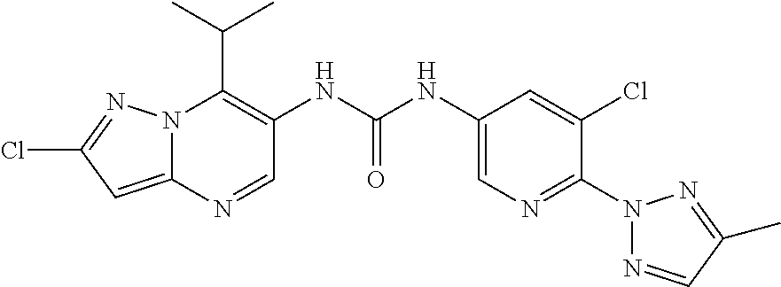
N12C(=CC(Cl)=N1)N=CC(NC(NC1=CN=C(N3N=CC(C)=N3)C(Cl)=C1)=O)=C2C(C)C
